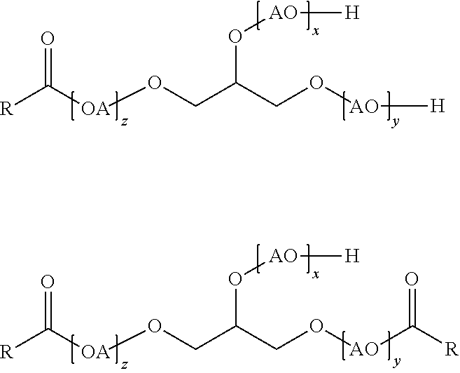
[R]C([OA]OCC(CO[AO][H])O[AO][H])=O.[R]C([OA]OCC(CO[AO]C([R])=O)O[AO][H])=O
